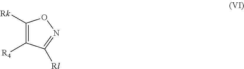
C1([Rk])=C([R4])C([Rl])=NO1
